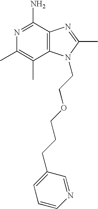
N1=C(N)C2=C(C(C)=C1C)N(CCOCCCC1=CC=CN=C1)C(C)=N2
